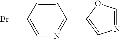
C1=CC(Br)=CN=C1C1=CN=CO1
